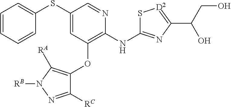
C1=CC=CC(SC2=CC(OC3=C([RA])N([RB])N=C3[RC])=C(NC3=NC(C(CO)O)=[D2]S3)N=C2)=C1
